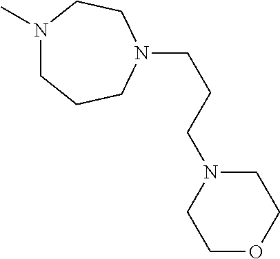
N1(C)CCCN(CCCN2CCOCC2)CC1
